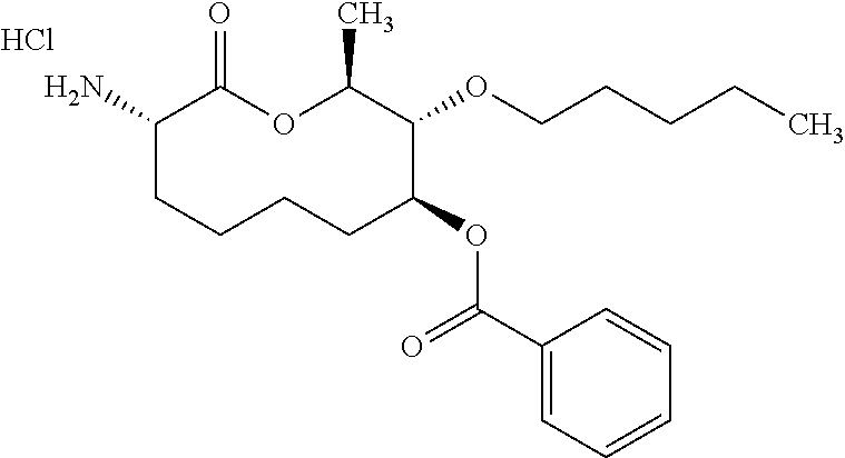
C1(N)CCCCC(OC(C2=CC=CC=C2)=O)C(OCCCCC)C(C)OC1=O.Cl
